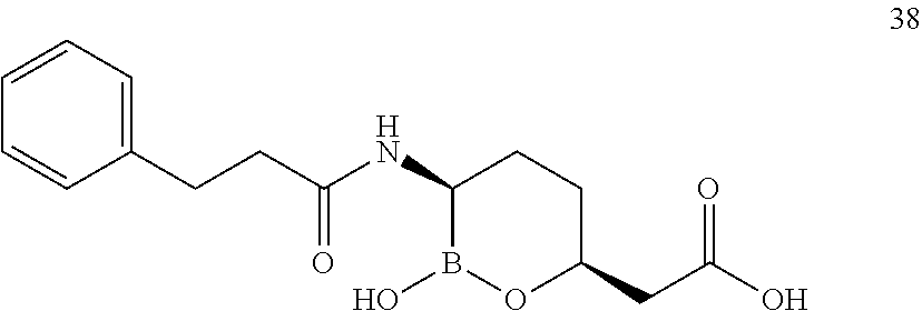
C1(CCC(NC2B(O)OC(CC(O)=O)CC2)=O)=CC=CC=C1
